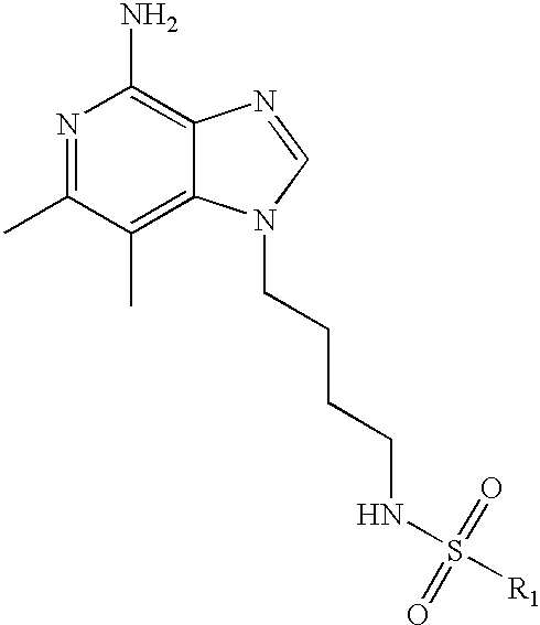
N1=C(C)C(C)=C2C(=C1N)N=CN2CCCCNS([R1])(=O)=O
